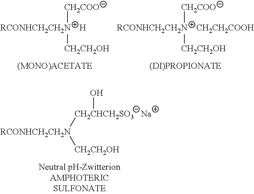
[CH2CHCH2SO3   Na]([RCONHCH2CH2N][CH2CH2OH])O.[CH2COO][RCONHCH2CH2N    H][CH2CH2OH].[CH2COO][RCONHCH2CH2N    CH2CH2COOH][CH2CH2OH]
